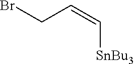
BrCC=C[SnBu3]
